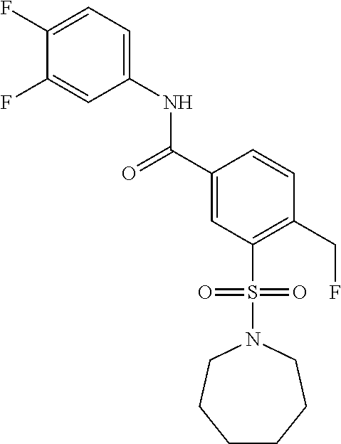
C1(F)=CC=C(NC(C2=CC(S(N3CCCCCC3)(=O)=O)=C(CF)C=C2)=O)C=C1F
